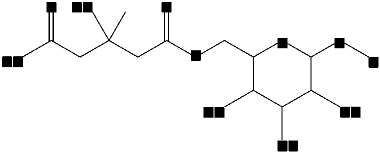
CC(CC(CC(=C)CCC1C(C)C(C)C(C)C(CC)C1)(C)C)=C
